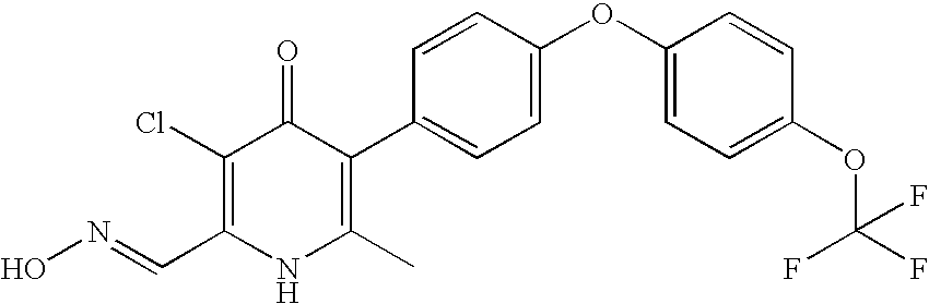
C1(Cl)=C(C=NO)NC(C)=C(C2=CC=C(OC3=CC=C(OC(F)(F)F)C=C3)C=C2)C1=O
